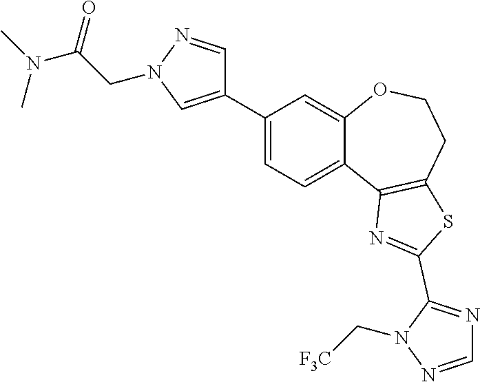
C1(C2=CN(CC(N(C)C)=O)N=C2)=CC=C2C(=C1)OCCC1=C2N=C(C2=NC=NN2C[F3C])S1
